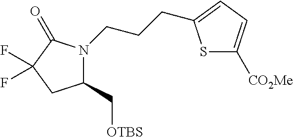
C1(C[OTBS])N(CCCC2=CC=C([CO2Me])S2)C(=O)C(F)(F)C1
